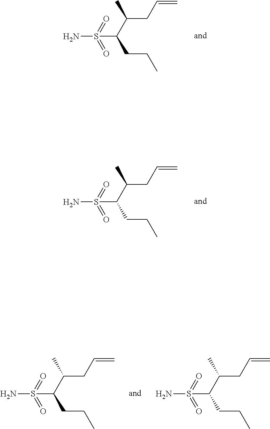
O=S(=O)(N)C(C(CC=C)C)CCC.O=S(=O)(N)C(C(CC=C)C)CCC.O=S(=O)(N)C(C(CC=C)C)CCC.O=S(=O)(N)C(C(CC=C)C)CCC
